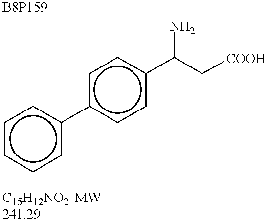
c1c(-c2ccccc2)ccc(C(C[COOH])N)c1
